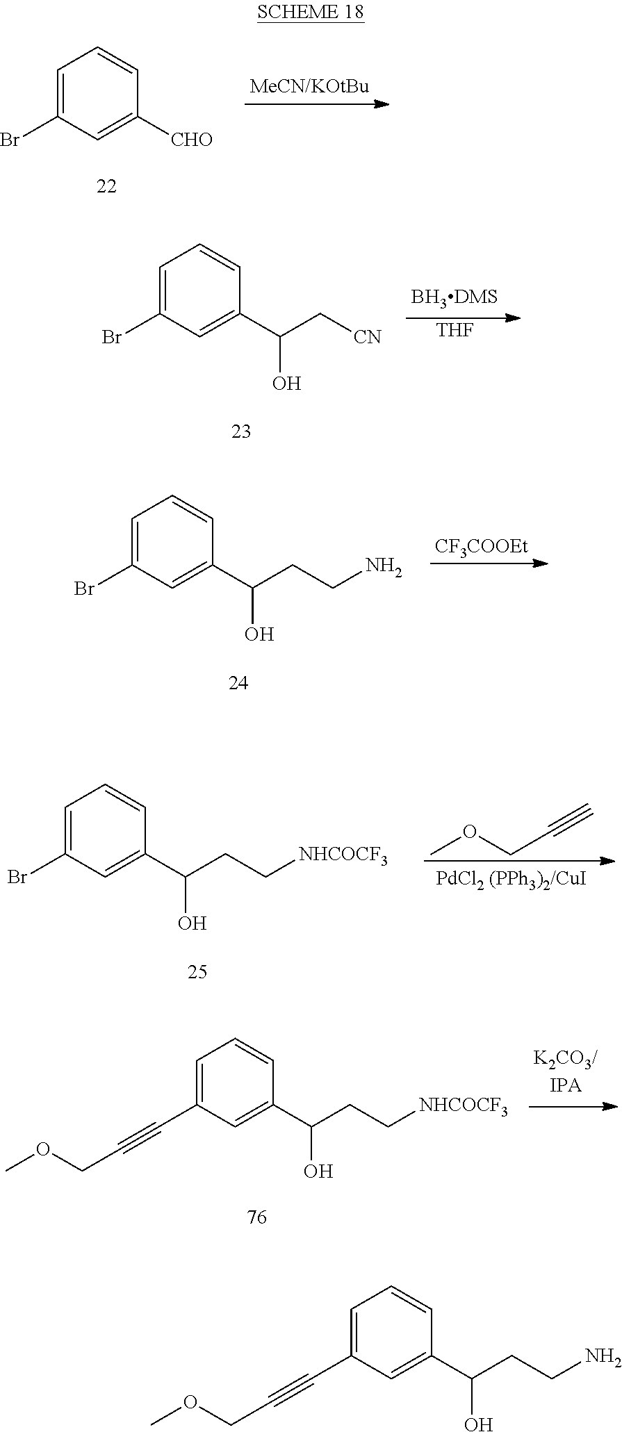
C1=C(Br)C=C([CHO])C=C1.C1=C(Br)C=C(C(C[CN])O)C=C1.[THF].C1=C(Br)C=C(C(CCN)O)C=C1.[CF3COOEt].C1=C(Br)C=C(C(CC[NHCOCF3])O)C=C1.COCC#C.C1(C#CCOC)=CC=CC(C(CC[NHCOCF3])O)=C1.C1(C#CCOC)=CC=CC(C(CCN)O)=C1
